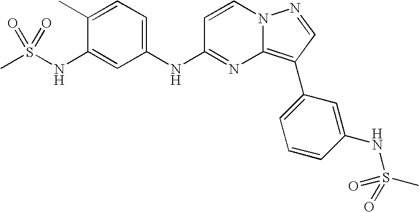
C1(C)=CC=C(NC2=NC3=C(C4=CC=CC(NS(C)(=O)=O)=C4)C=NN3C=C2)C=C1NS(C)(=O)=O
